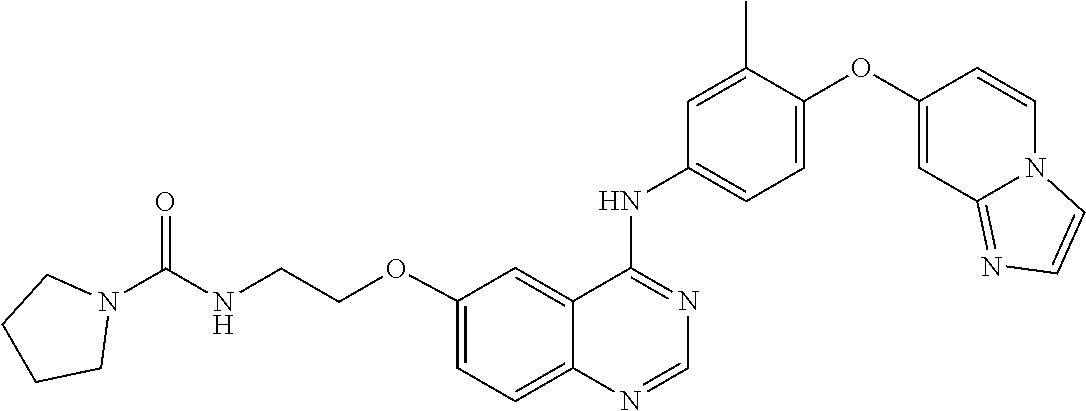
C1=C(OC2=CC3=NC=CN3C=C2)C(C)=CC(NC2=NC=NC3=CC=C(OCCNC(N4CCCC4)=O)C=C23)=C1
